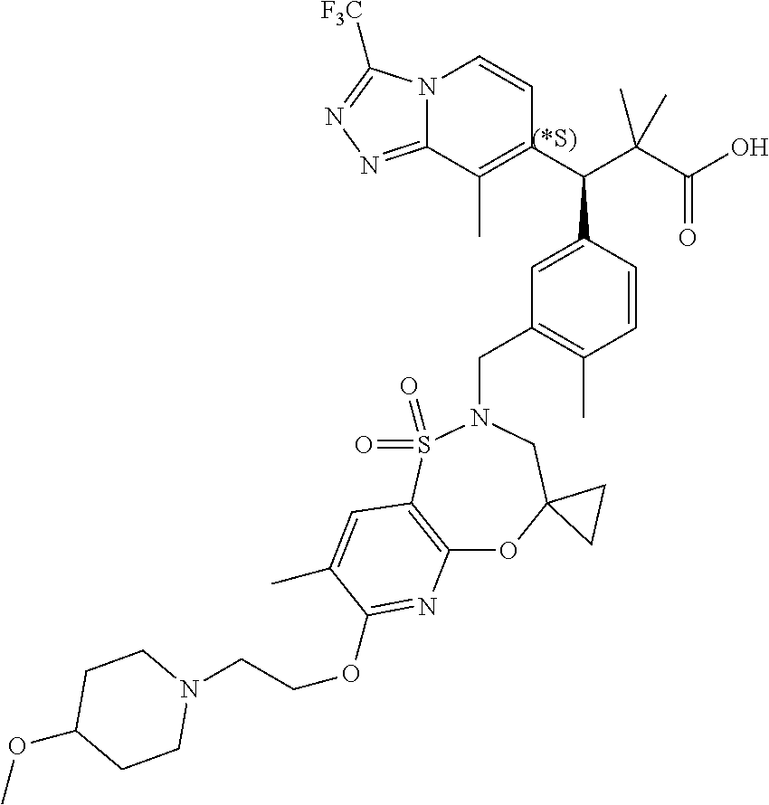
N12C(=NN=C1[F3C])C(C)=C(C(C(C(O)=O)(C)C)C1=CC(CN3S(=O)(=O)C4=C(OC5(C3)CC5)N=C(OCCN3CCC(OC)CC3)C(C)=C4)=C(C)C=C1)C=C2
